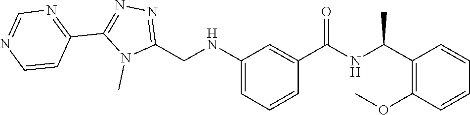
N1=C(CNC2=CC=CC(C(=O)NC(C3=C(OC)C=CC=C3)C)=C2)N(C)C(C2=NC=NC=C2)=N1
